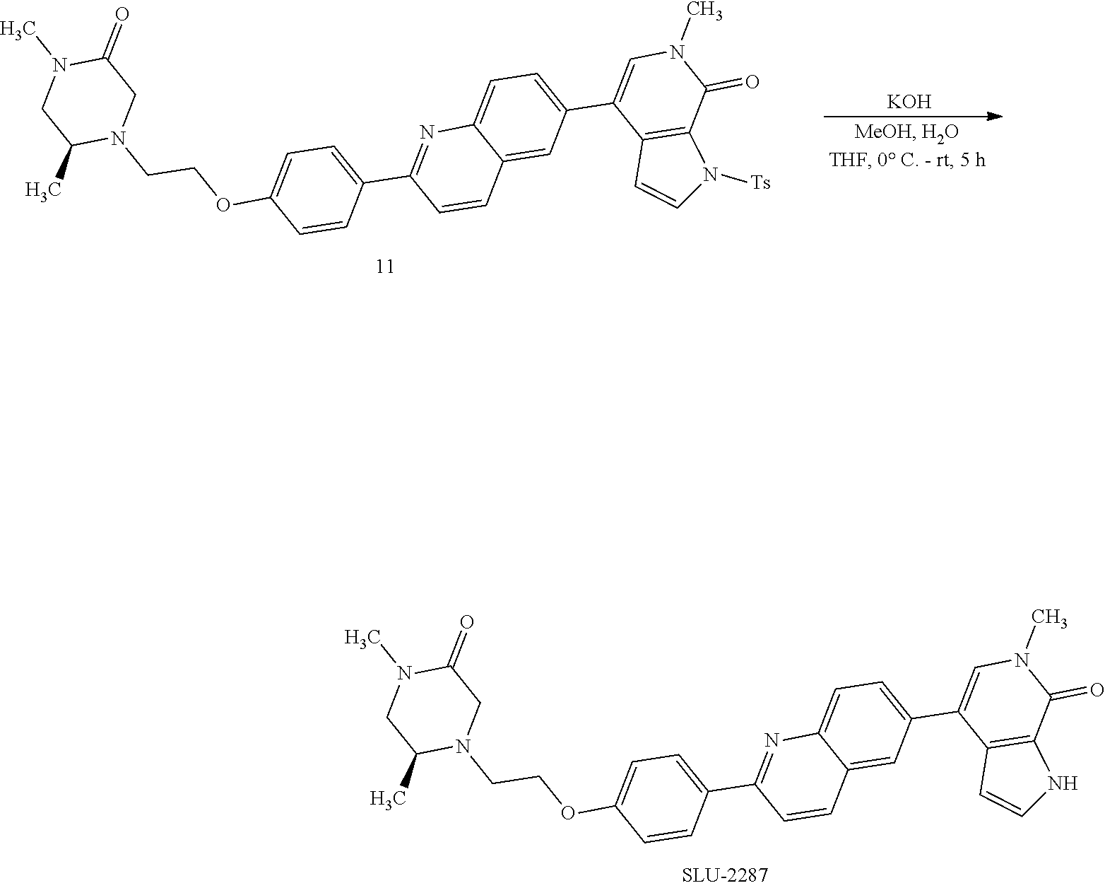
C1=CC(C2=NC3=CC=C(C4=CN(C)C(=O)C5=C4C=CN5[Ts])C=C3C=C2)=CC=C1OCCN1CC(=O)N(C)CC1C.[KOH].C1=CC(C2=NC3=CC=C(C4=CN(C)C(=O)C5=C4C=CN5)C=C3C=C2)=CC=C1OCCN1CC(=O)N(C)CC1C
